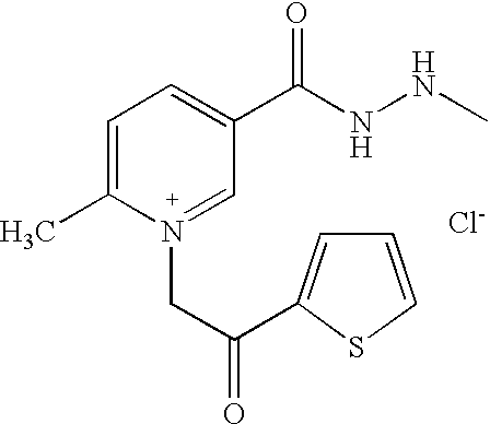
[Cl-].C1=C(C)[N+](CC(=O)C2=CC=CS2)=CC(C(NNC)=O)=C1
